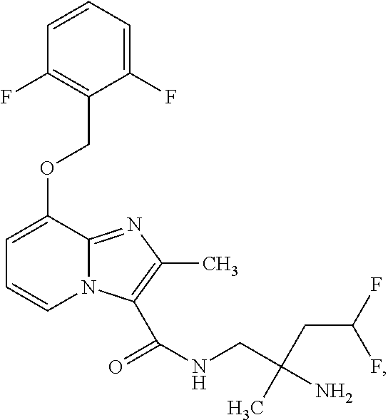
C1=C(OCC2=C(F)C=CC=C2F)C2=NC(C)=C(C(NCC(CC(F)F)(C)N)=O)N2C=C1
